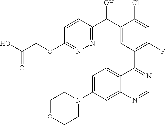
C1OCCN(C2=CC=C3C(=C2)N=CN=C3C2=C(F)C=C(Cl)C(C(C3=NN=C(OCC(O)=O)C=C3)O)=C2)C1
